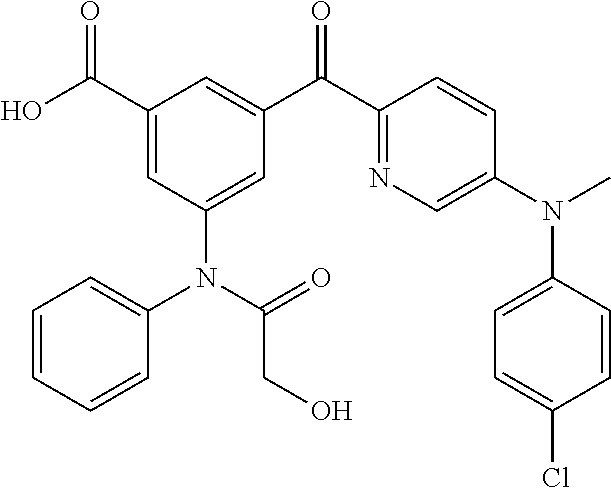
C1(C(O)=O)=CC(N(C2=CC=CC=C2)C(=O)CO)=CC(C(C2=NC=C(N(C)C3=CC=C(Cl)C=C3)C=C2)=O)=C1
